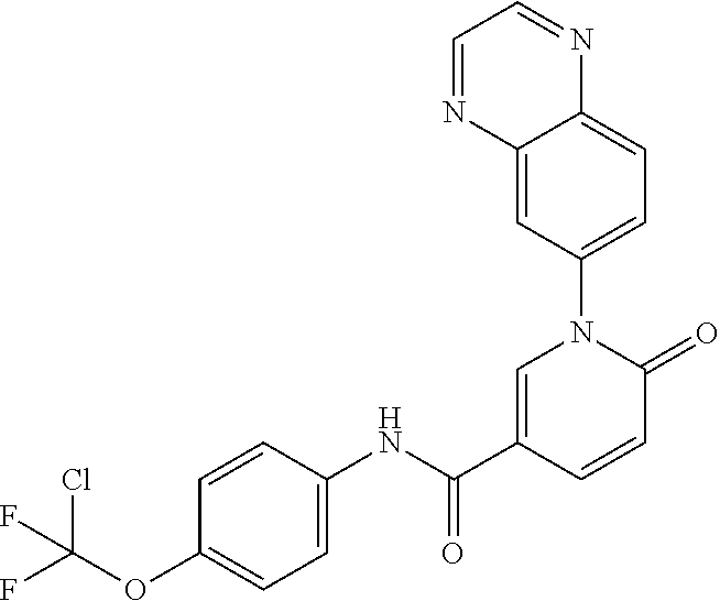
C1=C(C(NC2=CC=C(OC(F)(Cl)F)C=C2)=O)C=CC(=O)N1C1=CC=C2C(=C1)N=CC=N2
